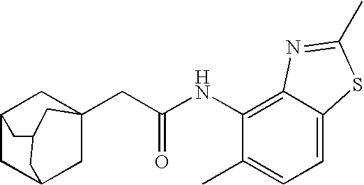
C12CC3CC(CC(NC4=C5C(=CC=C4C)SC(C)=N5)=O)(C1)CC(C2)C3
